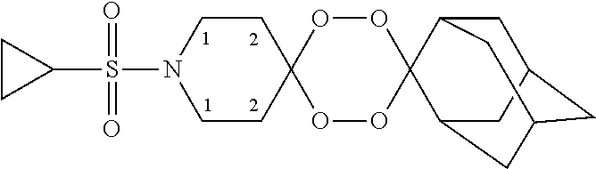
C1C2CC3CC(C4(C1C3)OOC1(OO4)CCN(S(C3CC3)(=O)=O)CC1)C2
